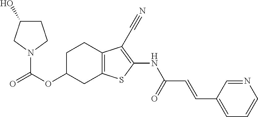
O(C1CC2=C(CC1)C(C#N)=C(NC(C=CC1=CC=CN=C1)=O)S2)C(=O)N1CCC(O)C1
